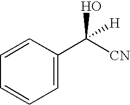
C1=CC(C([CN])(O)[H])=CC=C1
